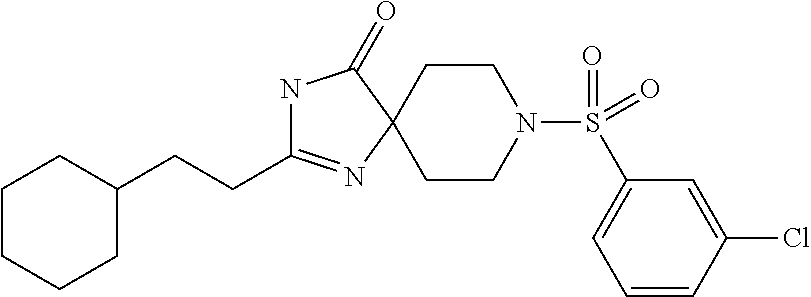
N1C(CCC2CCCCC2)=NC2(C1=O)CCN(S(=O)(=O)C1=CC=CC(Cl)=C1)CC2
